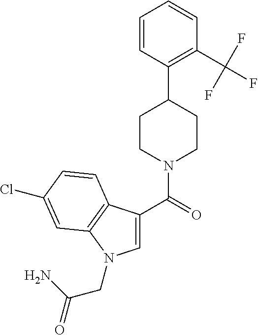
C1(C(=O)N2CCC(C3=C(C(F)(F)F)C=CC=C3)CC2)=CN(CC(N)=O)C2=C1C=CC(Cl)=C2
